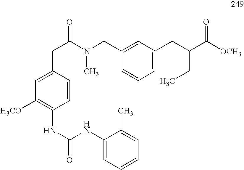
C1(CN(C(CC2=CC([H3CO])=C(NC(NC3=CC=CC=C3C)=O)C=C2)=O)C)=CC(CC(CC)C([OCH3])=O)=CC=C1
